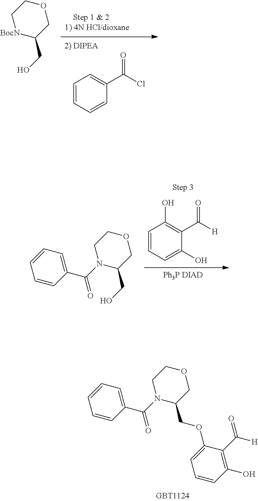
C1=CC=CC(C(Cl)=O)=C1.C1(CO)COCC[BocN]1.C1=CC=C(O)C(C([H])=O)=C1O.[Ph3P DIAD].N1(C(=O)C2=CC=CC=C2)C(CO)COCC1.N1(C(=O)C2=CC=CC=C2)C(COC2=CC=CC(O)=C2C([H])=O)COCC1
